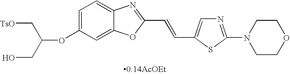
C1(OC(CO)C[TsO])=CC=C2C(=C1)OC(C=CC1=CN=C(N3CCOCC3)S1)=N2
